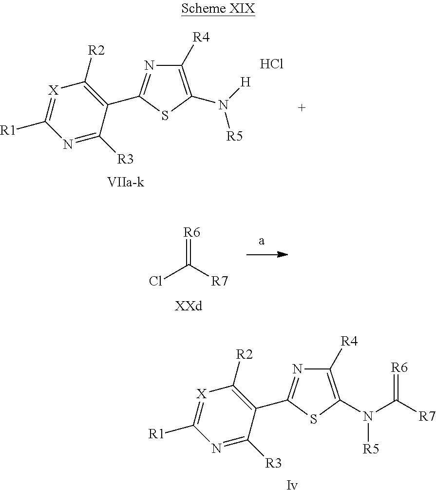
[Iv].[X]1=C([R1])N=C([R3])C(C2=NC([R4])=C(N(C([R7])=[R6])[R5])S2)=C1[R2].[X]1=C([R1])N=C([R3])C(C2=NC([R4])=C(N([H])[R5])S2)=C1[R2].[VIIa-k].Cl.[R6]=C([R7])Cl
